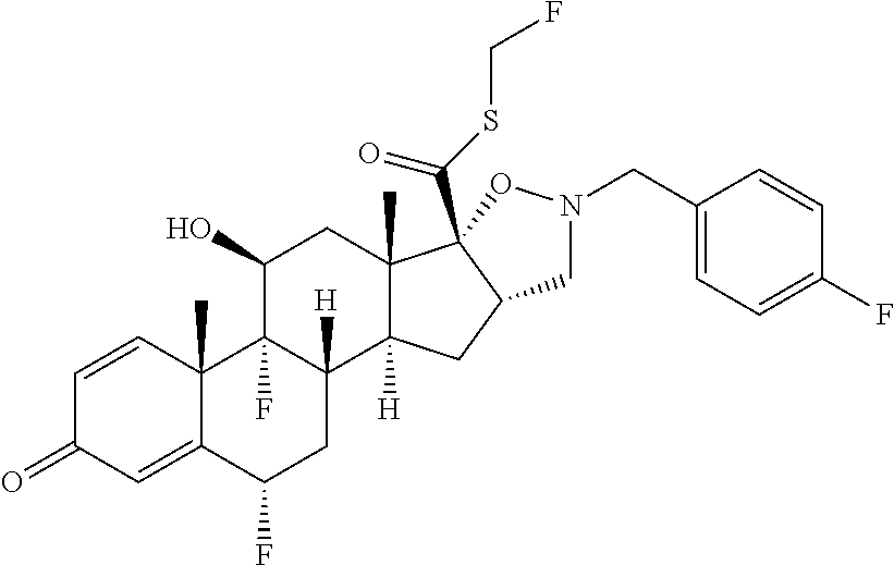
C1=CC2(C)C(=CC1=O)C(F)CC1([H])C2(F)C(O)CC2(C)C1([H])CC1C2(C(SCF)=O)ON(CC2=CC=C(F)C=C2)C1
